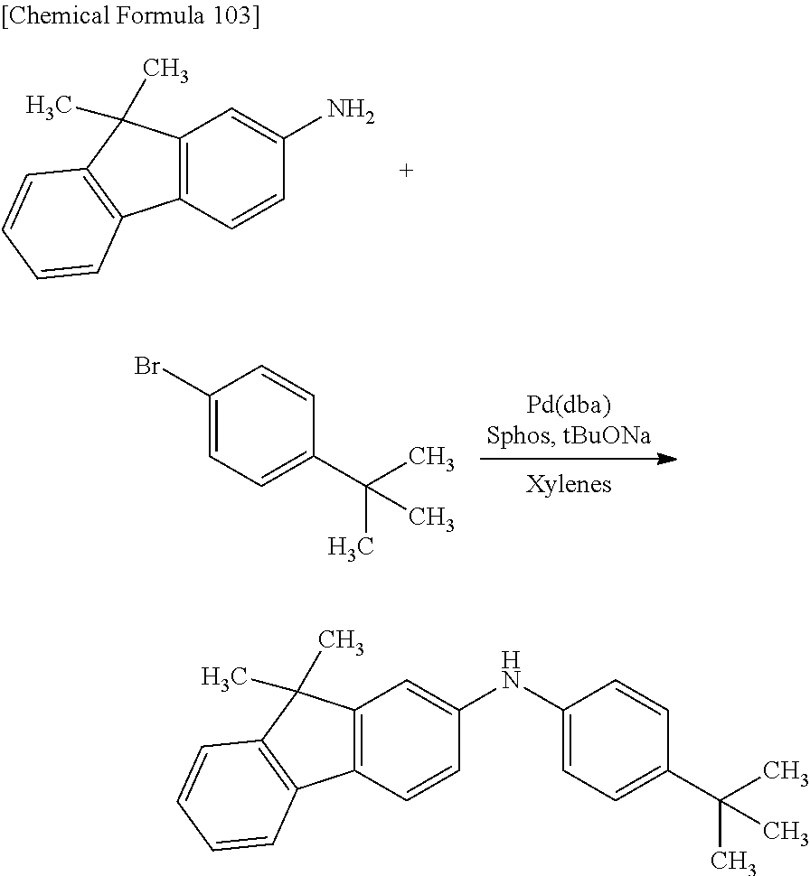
C12=C(C=CC(N)=C1)C1=C(C2(C)C)C=CC=C1.BrC1=CC=C(C(C)(C)C)C=C1.C12=C(C=CC(NC3=CC=C(C(C)(C)C)C=C3)=C1)C1=C(C2(C)C)C=CC=C1
